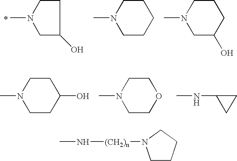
C1CN(C)CC1O.C1N(C)CCCC1.C1N(C)CC(O)CC1.C1N(C)CCC(O)C1.C1N(C)CCOC1.N(C)C1CC1.CN[(CH2)n]N1CCCC1
